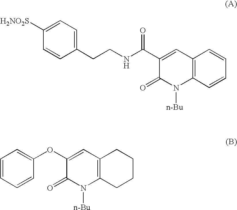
C1(CCNC(C2=CC3=C(N([n-Bu])C2=O)C=CC=C3)=O)=CC=C([H2NO2S])C=C1.C1(OC2=CC3=C(N([n-Bu])C2=O)CCCC3)=CC=CC=C1
